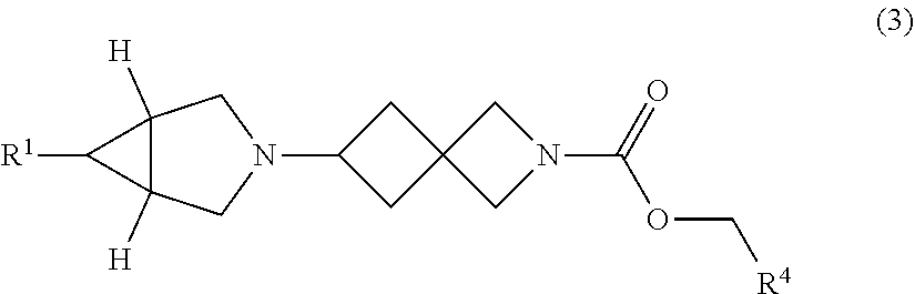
[R4]COC(N1CC2(CC(N3CC4([H])C([R1])C4([H])C3)C2)C1)=O
